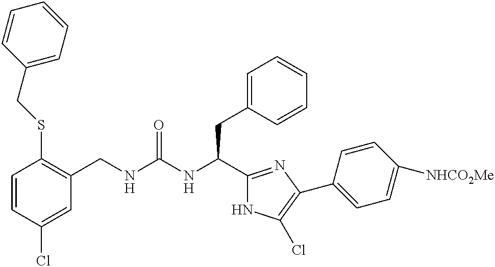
C1=CC(Cl)=CC(CNC(NC(C2=NC(C3=CC=C([NHCO2Me])C=C3)=C(Cl)N2)CC2=CC=CC=C2)=O)=C1SCC1=CC=CC=C1
